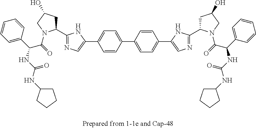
C1=C(C2=CN=C(C3CC(O)CN3C(=O)C(C3=CC=CC=C3)NC(NC3CCCC3)=O)N2)C=CC(C2=CC=C(C3=CN=C(C4CC(O)CN4C(=O)C(C4=CC=CC=C4)NC(NC4CCCC4)=O)N3)C=C2)=C1
